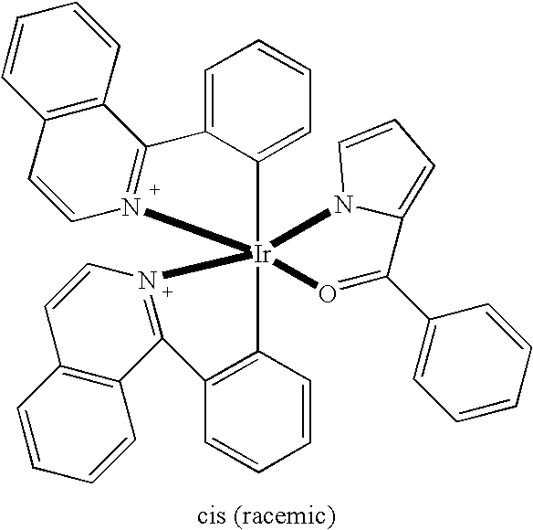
C12=C(C=CC=C1)C1=N(C=C2)[Ir]23(C4=CC=CC=C14)(C1=C(C=CC=C1)C1=N2C=CC2=C1C=CC=C2)O=C(C1=CC=CC=C1)C1=CC=CN31
